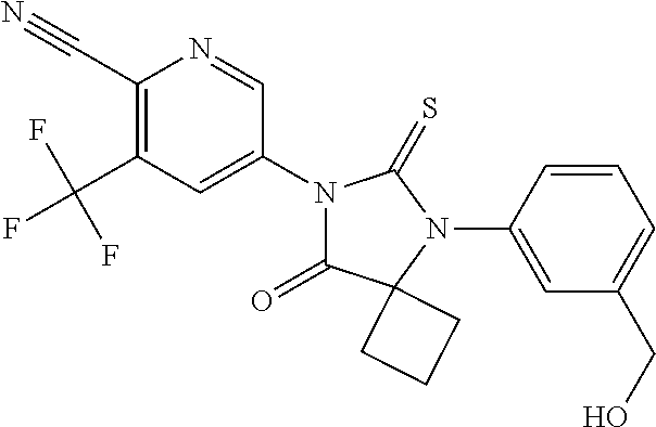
C1(C#N)=C(C(F)(F)F)C=C(N2C(=O)C3(N(C4=CC(CO)=CC=C4)C2=S)CCC3)C=N1
